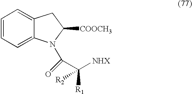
C12=CC=CC=C1CC([COOCH3])N2C(C([NHX])([R1])[R2])=O
